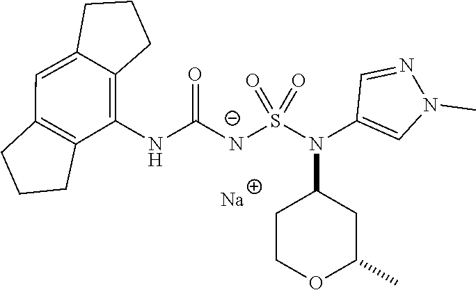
O=C([N-]S(N(C1CCOC(C)C1)C1=CN(C)N=C1)(=O)=O)NC1=C2C(=CC3=C1CCC3)CCC2.[Na]
